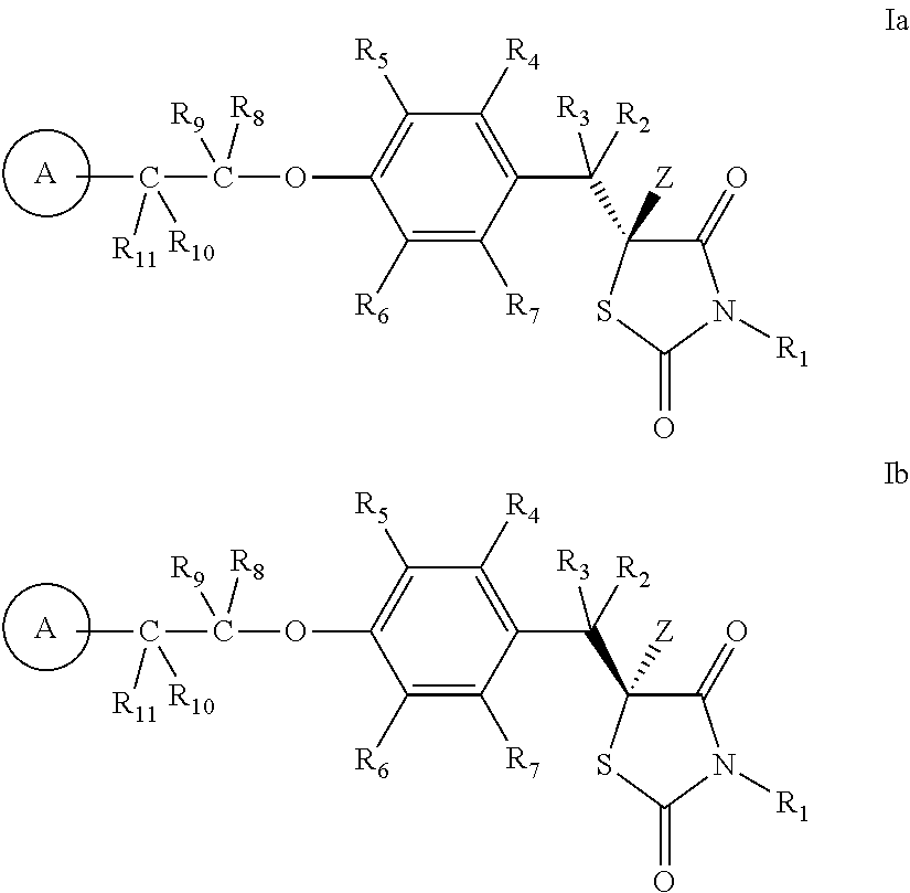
[A].CC(C(OC1=C([R5])C([R4])=C(C([R2])([R3])C2([Z])C(=O)N([R1])C(=O)S2)C([R7])=C1[R6])([R8])[R9])([R11])[R10].[A].CC(C(OC1=C([R5])C([R4])=C(C([R2])([R3])C2([Z])C(=O)N([R1])C(=O)S2)C([R7])=C1[R6])([R8])[R9])([R11])[R10]
